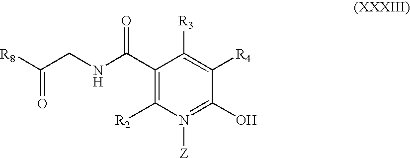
C1(C(NCC([R8])=O)=O)=C([R2])N([Z])=C(O)C([R4])=C1[R3]
